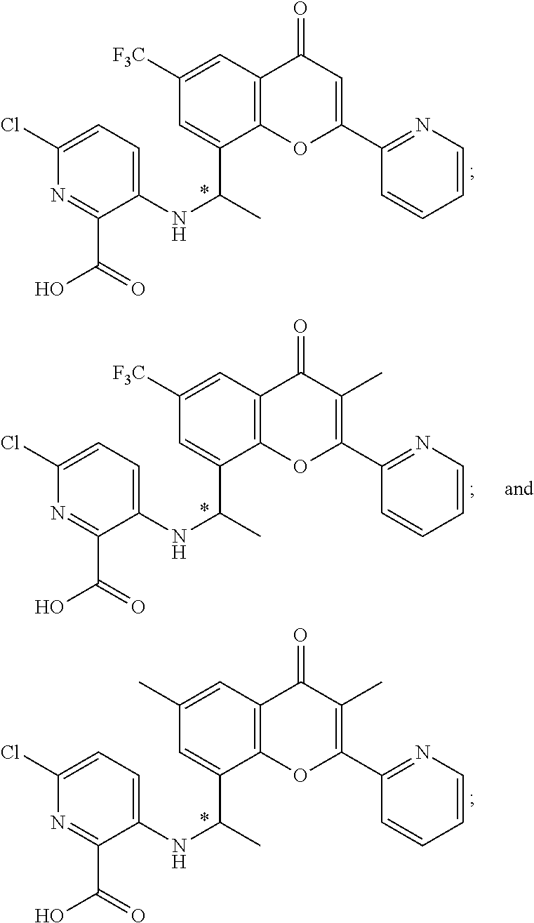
C1([F3C])=CC2=C(OC(C3=NC=CC=C3)=CC2=O)C(C(NC2=CC=C(Cl)N=C2C(O)=O)C)=C1.C1([F3C])=CC2=C(OC(C3=NC=CC=C3)=C(C)C2=O)C(C(NC2=CC=C(Cl)N=C2C(O)=O)C)=C1.C1(C)=CC2=C(OC(C3=NC=CC=C3)=C(C)C2=O)C(C(NC2=CC=C(Cl)N=C2C(O)=O)C)=C1
